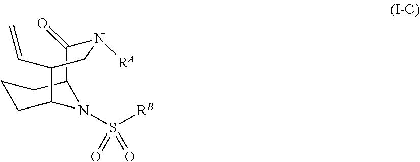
C1CC2N(S([RB])(=O)=O)C(C1)C(=O)N([RA])CC2C=C
